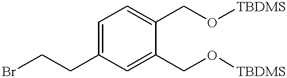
C1=C(CCBr)C=C(CO[TBDMS])C(CO[TBDMS])=C1
